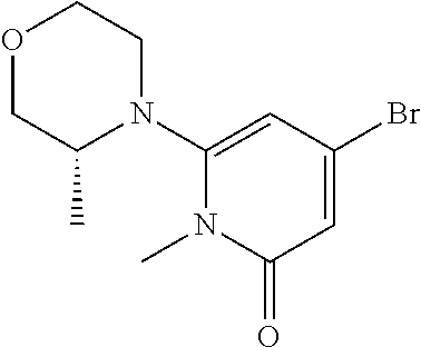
C1=C(Br)C=C(N2CCOCC2C)N(C)C1=O
